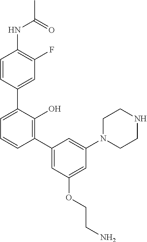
C1=CC(C2=CC=CC(C3=CC(OCCN)=CC(N4CCNCC4)=C3)=C2O)=CC(F)=C1NC(C)=O
